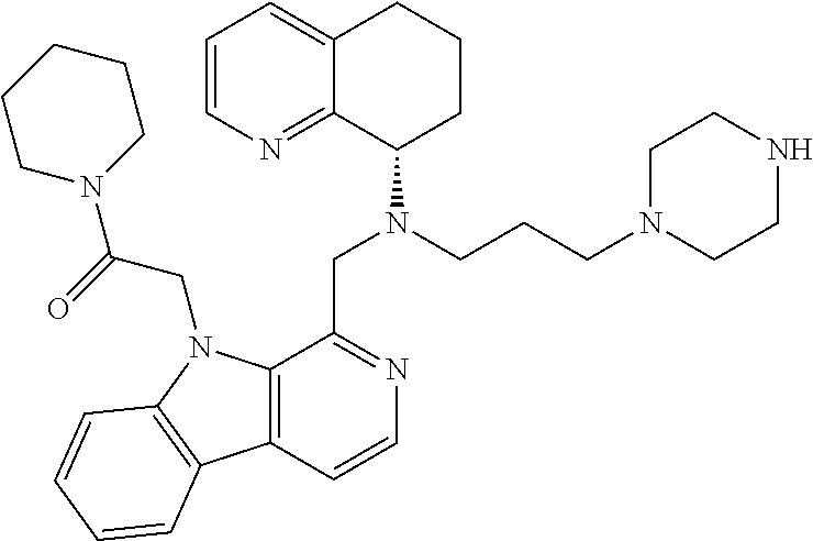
C1=CN=C2C(=C1)CCCC2N(CCCN1CCNCC1)CC1=NC=CC2=C1N(CC(N1CCCCC1)=O)C1=C2C=CC=C1
